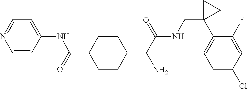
C1=CC(NC(=O)C2CCC(C(C(NCC3(C4=CC=C(Cl)C=C4F)CC3)=O)N)CC2)=CC=N1
